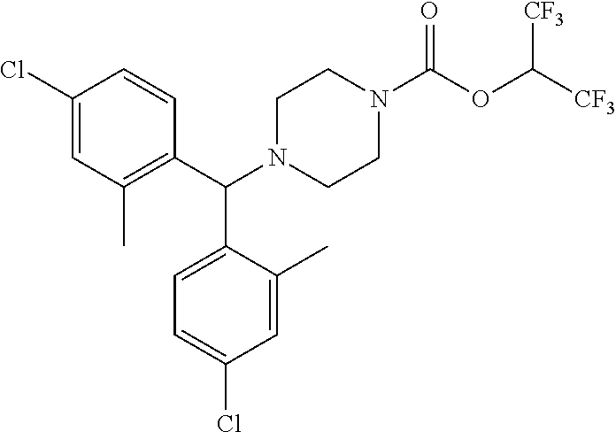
C(N1CCN(C(OC([CF3])[CF3])=O)CC1)(C1=C(C)C=C(Cl)C=C1)C1=CC=C(Cl)C=C1C
